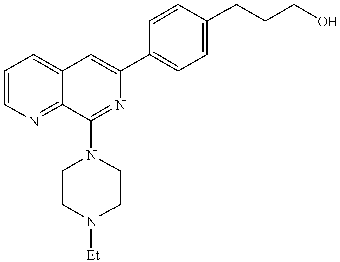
C1=CN=C2C(=C1)C=C(C1=CC=C(CCCO)C=C1)N=C2N1CCN([Et])CC1
